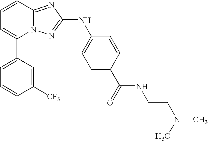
C1(C2=CC=CC3=NC(NC4=CC=C(C(=O)NCCN(C)C)C=C4)=NN23)=CC=CC([CF3])=C1
